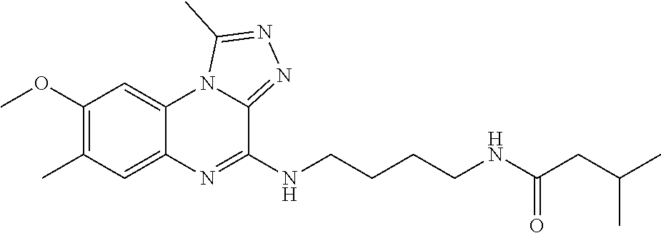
C1(OC)=C(C)C=C2C(=C1)N1C(=NN=C1C)C(NCCCCNC(CC(C)C)=O)=N2
